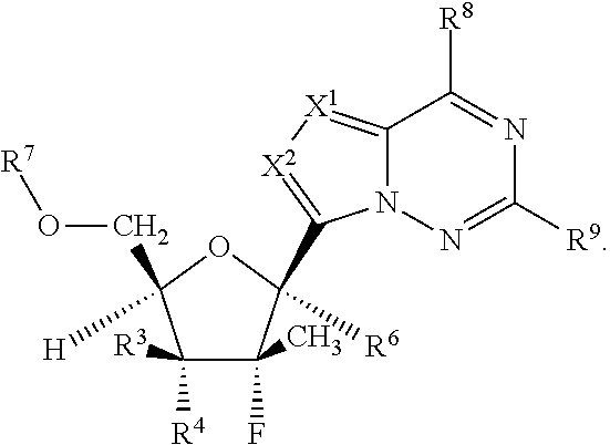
C1(C)(F)C([R3])([R4])C([H])(CO[R7])OC1(C1=[X2][X1]=C2N1N=C([R9])N=C2[R8])[R6]
